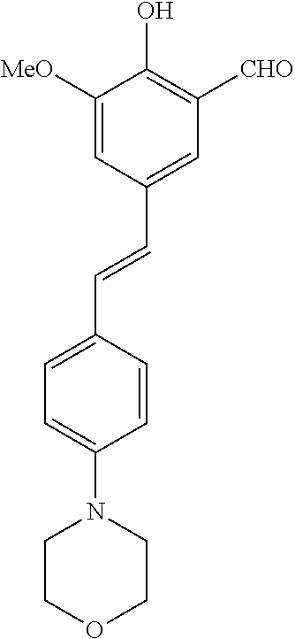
C1=C([MeO])C(O)=C([CHO])C=C1C=CC1=CC=C(N2CCOCC2)C=C1
